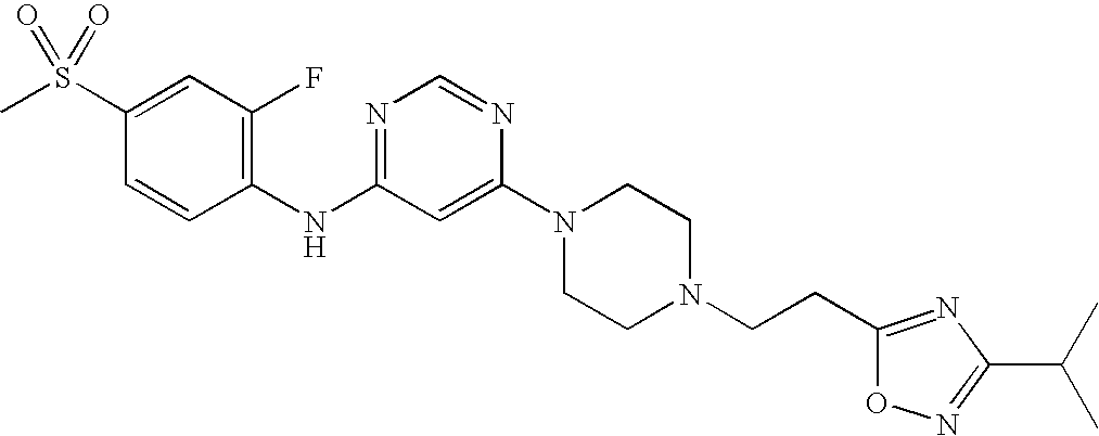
C1(S(C)(=O)=O)=CC(F)=C(NC2=NC=NC(N3CCN(CCC4=NC(C(C)C)=NO4)CC3)=C2)C=C1
